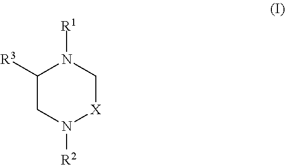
C1([R3])CN([R2])[X]CN1[R1]
